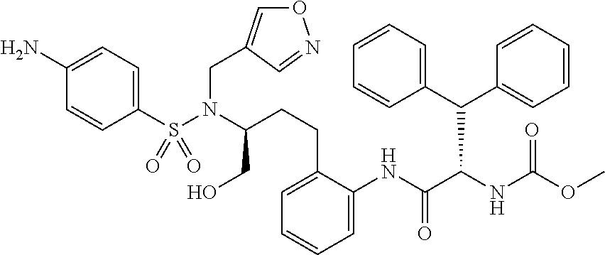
C1(S(N(C(CO)CCC2=CC=CC=C2NC(C(NC(OC)=O)C(C2=CC=CC=C2)C2=CC=CC=C2)=O)CC2=CON=C2)(=O)=O)=CC=C(N)C=C1
